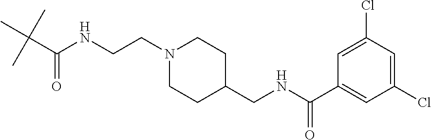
CC(C(NCCN1CCC(CNC(C2=CC(Cl)=CC(Cl)=C2)=O)CC1)=O)(C)C
